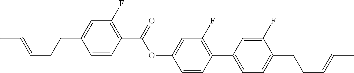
C1=CC(C(OC2=CC(F)=C(C3=CC=C(CCC=CC)C(F)=C3)C=C2)=O)=C(F)C=C1CCC=CC
